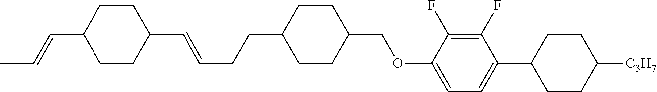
C1(C=CCCC2CCC(COC3=CC=C(C4CCC([C3H7])CC4)C(F)=C3F)CC2)CCC(C=CC)CC1
